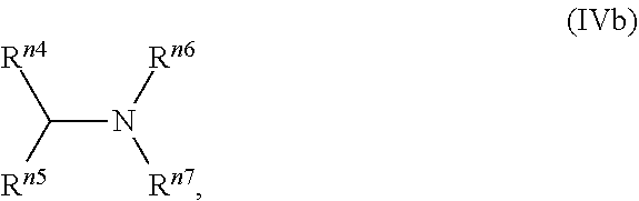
C(N([Rn6])[Rn7])([Rn5])[Rn4]
